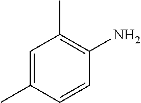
C1=C(C)C=CC(N)=C1C
